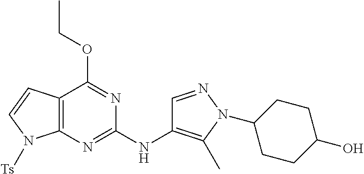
C12=C(N=C(NC3=C(C)N(C4CCC(O)CC4)N=C3)N=C1OCC)N([Ts])C=C2
